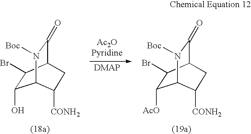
C1(O)C(Br)C2C(=O)N([Boc])C1C([CONH2])C2.[Ac2OPyridine].[DMAP].C1([AcO])C(Br)C2C(=O)N([Boc])C1C([CONH2])C2
